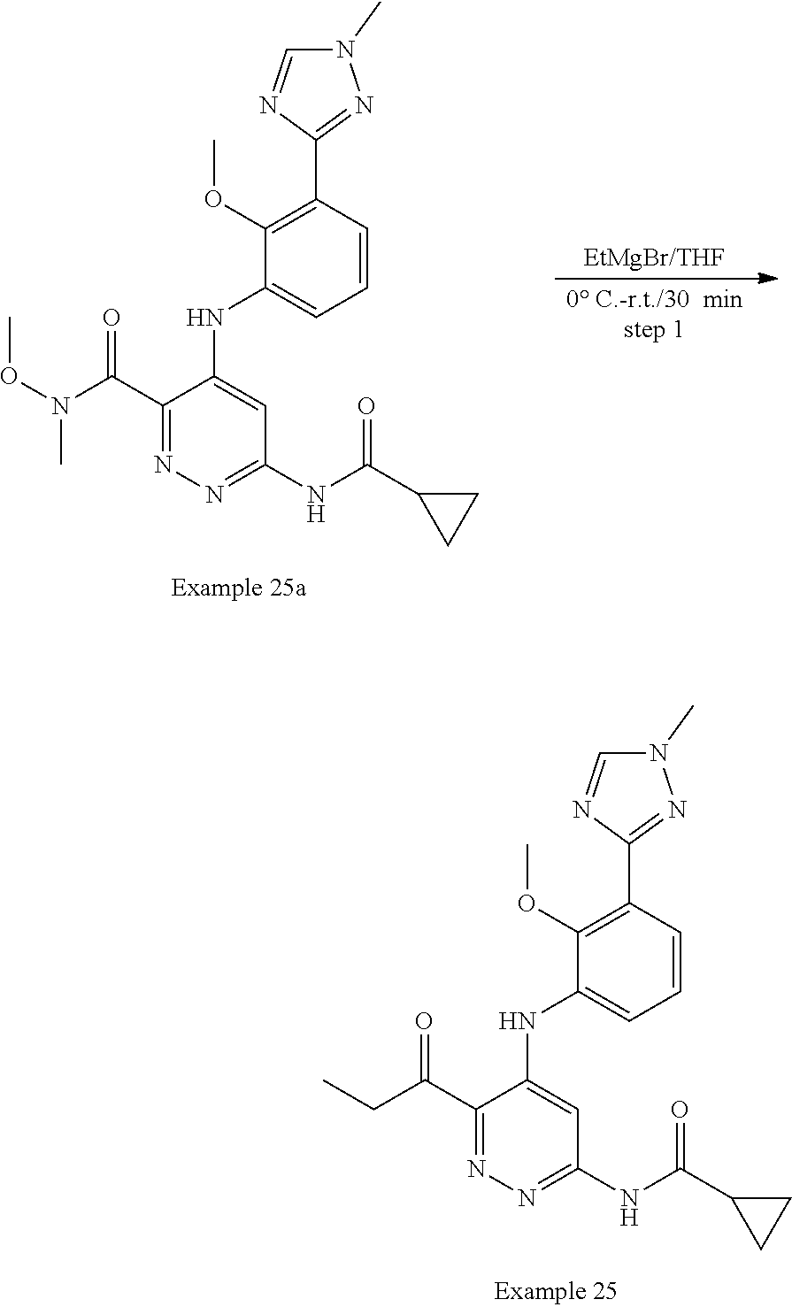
N1(C)C=NC(C2=C(OC)C(NC3=CC(NC(=O)C4CC4)=NN=C3C(N(C)OC)=O)=CC=C2)=N1.N1(C)C=NC(C2=C(OC)C(NC3=CC(NC(=O)C4CC4)=NN=C3C(CC)=O)=CC=C2)=N1
